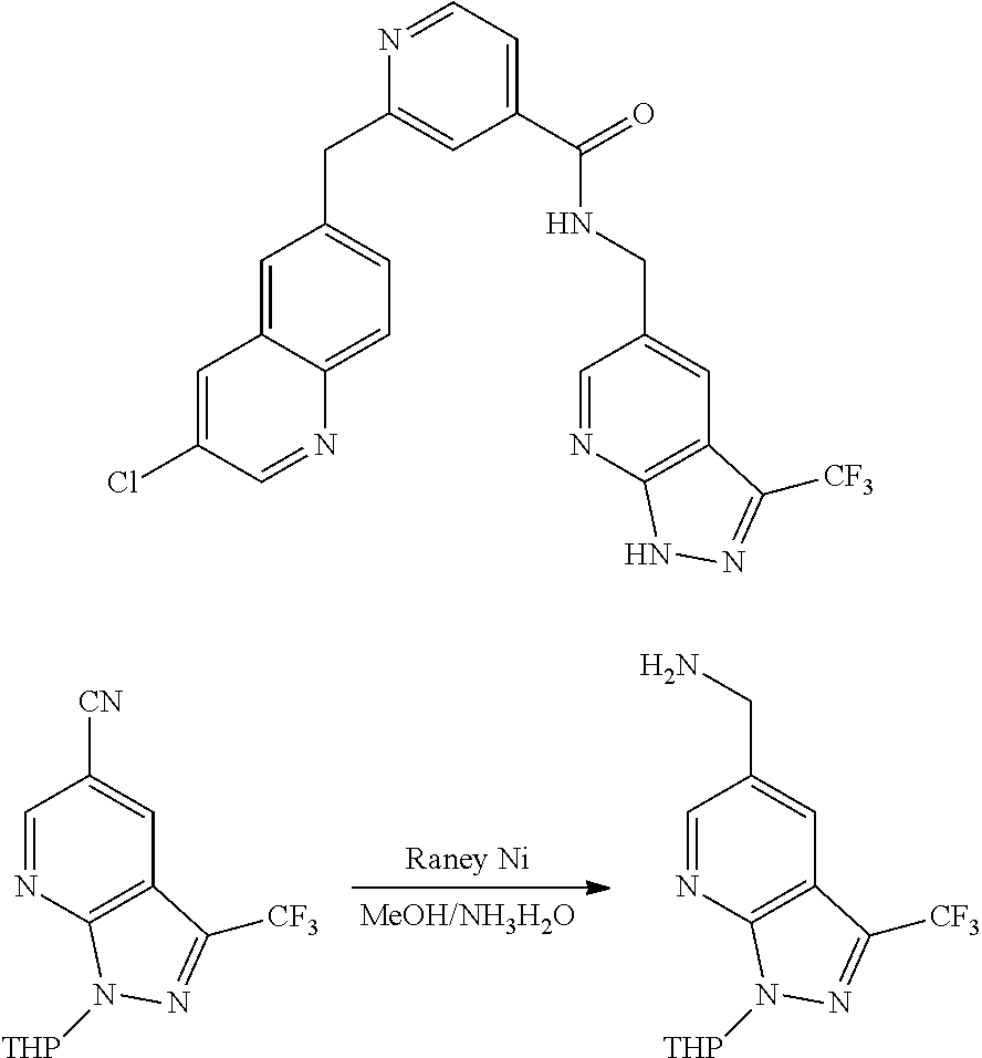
NCC1=CC2=C(N=C1)N([THP])N=C2[CF3].[CN]C1=CC2=C(N=C1)N([THP])N=C2[CF3].C1=C2C(=CC=C1CC1=CC(C(=O)NCC3=CC4=C(N=C3)NN=C4[CF3])=CC=N1)N=CC(Cl)=C2
